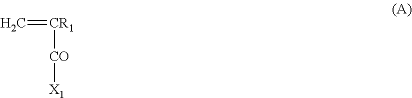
[CR1](=C)[CO][X1]
